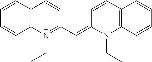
C12=C(N(CC)=C(C=C3C=CC4=C(N3CC)C=CC=C4)C=C1)C=CC=C2
